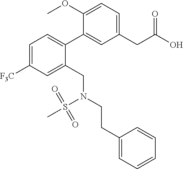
C1(CC(O)=O)=CC=C(OC)C(C2=CC=C([F3C])C=C2CN(CCC2=CC=CC=C2)S(C)(=O)=O)=C1
